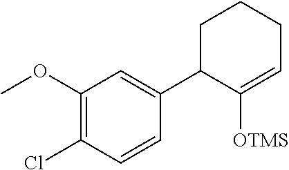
C1(OC)=C(Cl)C=CC(C2C([OTMS])=CCCC2)=C1
